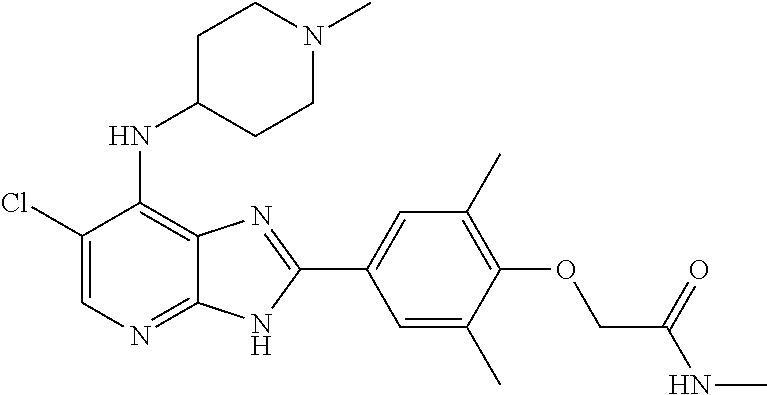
C1(Cl)=CN=C2C(=C1NC1CCN(C)CC1)N=C(C1=CC(C)=C(OCC(NC)=O)C(C)=C1)N2
